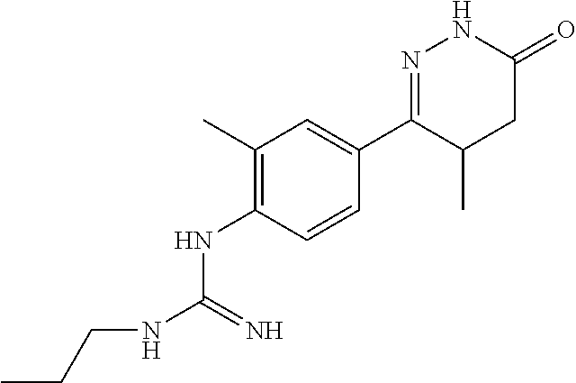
C1(C)=C(NC(NCCC)=N)C=CC(C2=NNC(=O)CC2C)=C1
